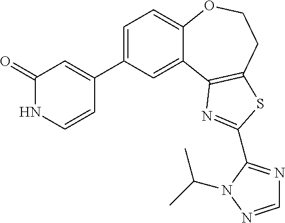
C1(C2=CC(=O)NC=C2)=CC=C2C(=C1)C1=C(CCO2)SC(C2=NC=NN2C(C)C)=N1
